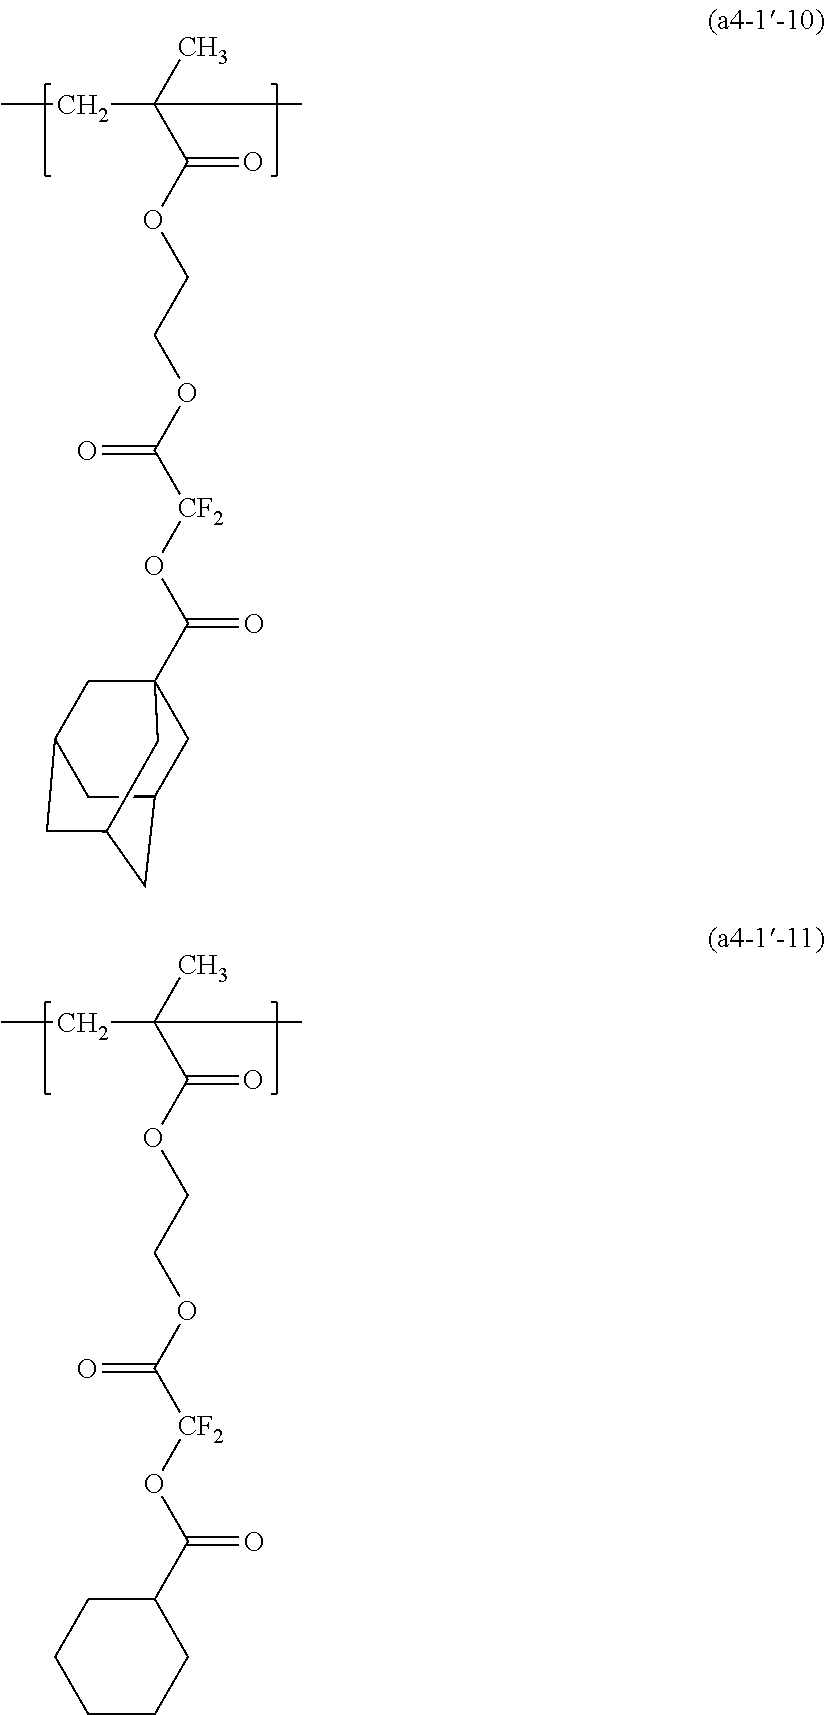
CCC(C)(C(OCCOC([CF2]OC(C12CC3CC(CC(C3)C1)C2)=O)=O)=O)C.CCC(C)(C(OCCOC([CF2]OC(C1CCCCC1)=O)=O)=O)C
